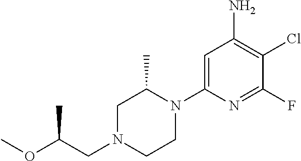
C1N(CC(OC)C)CCN(C2=CC(N)=C(Cl)C(F)=N2)C1C
